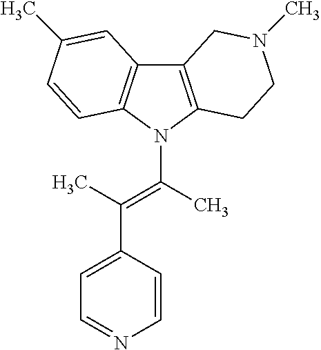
C12=C(N(C(=C(C3=CC=NC=C3)C)C)C3=C1C=C(C)C=C3)CCN(C)C2
